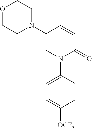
C1=C(N2CCOCC2)C=CC(=O)N1C1=CC=C([OCF3])C=C1
